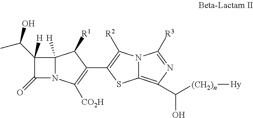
C1(C(O)C)([H])C(=O)N2C1([H])C([R1])C(C1=C([R2])N3C(=C(C([(CH2)n][Hy])O)N=C3[R3])S1)=C2[CO2H]
